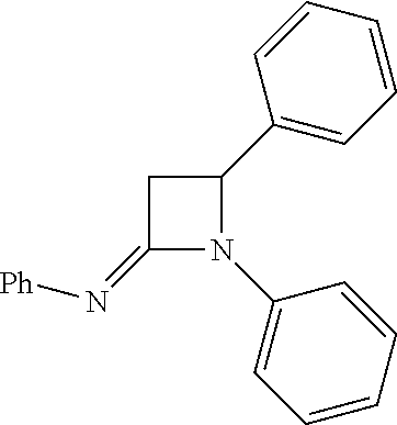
C1(=N[Ph])N(C2=CC=CC=C2)C(C2=CC=CC=C2)C1
